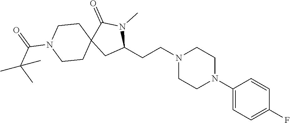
C1(CCN2CCN(C3=CC=C(F)C=C3)CC2)N(C)C(=O)C2(C1)CCN(C(=O)C(C)(C)C)CC2
